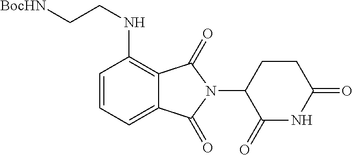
C1=CC=C2C(=C1NCC[BocHN])C(=O)N(C1C(=O)NC(=O)CC1)C2=O
